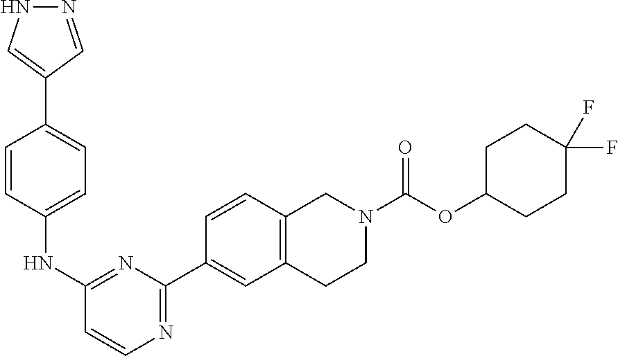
N1N=CC(C2=CC=C(NC3=NC(C4=CC5=C(C=C4)CN(C(OC4CCC(F)(F)CC4)=O)CC5)=NC=C3)C=C2)=C1
